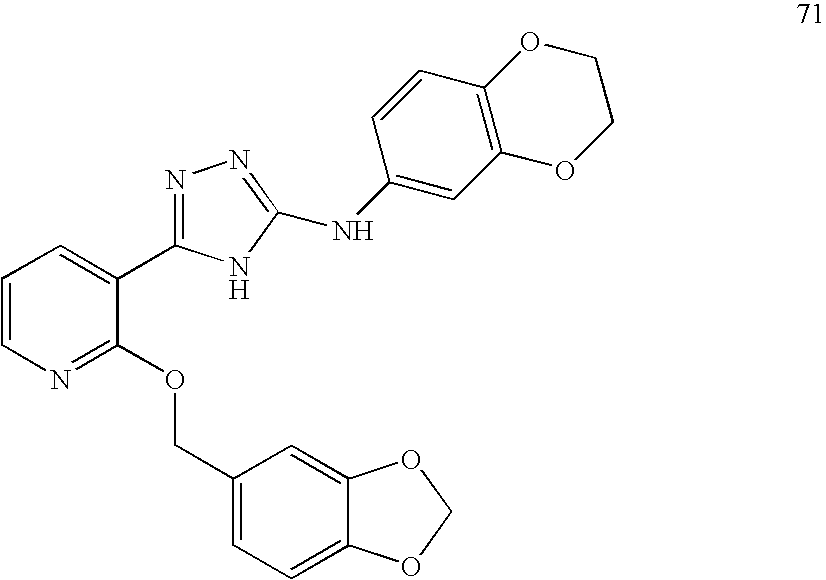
C1=CN=C(OCC2=CC=C3C(=C2)OCO3)C(C2=NN=C(NC3=CC4=C(C=C3)OCCO4)N2)=C1
